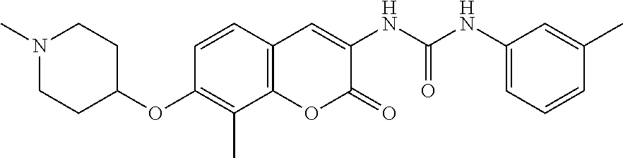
C1(NC(NC2=CC3=C(OC2=O)C(C)=C(OC2CCN(C)CC2)C=C3)=O)=CC=CC(C)=C1
